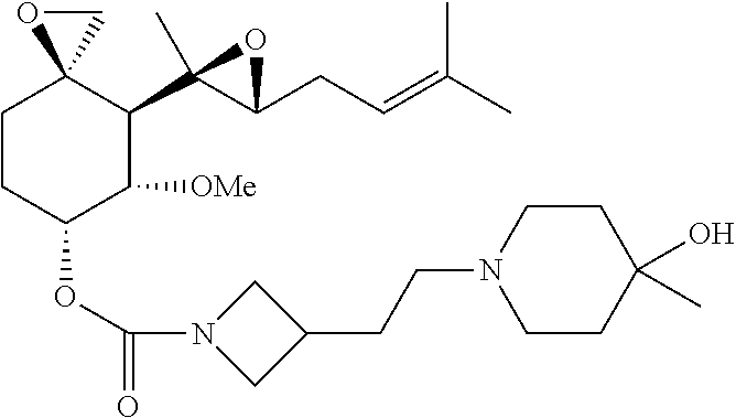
C1CC(OC(N2CC(CCN3CCC(O)(C)CC3)C2)=O)C([OMe])C(C2(C)C(CC=C(C)C)O2)C12CO2
